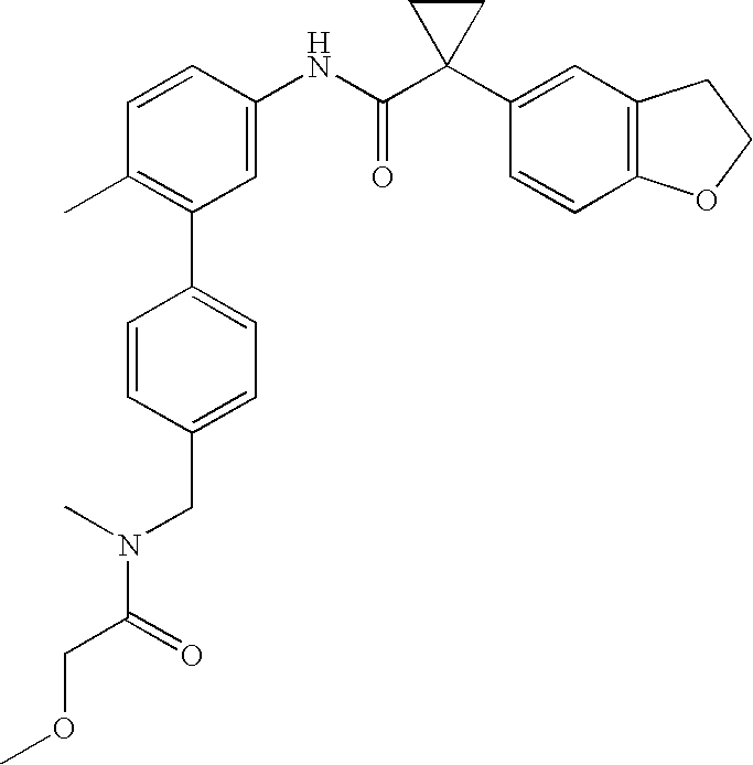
C1(NC(C2(C3=CC4=C(C=C3)OCC4)CC2)=O)=CC(C2=CC=C(CN(C(COC)=O)C)C=C2)=C(C)C=C1
